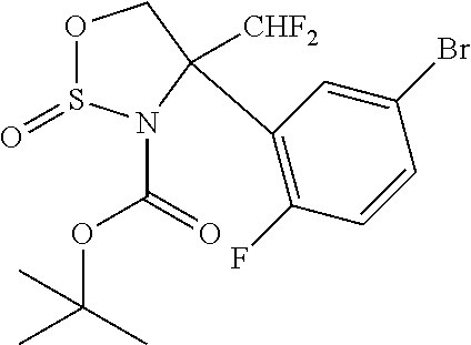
O1S(=O)N(C(=O)OC(C)(C)C)C([CHF2])(C2=C(F)C=CC(Br)=C2)C1
